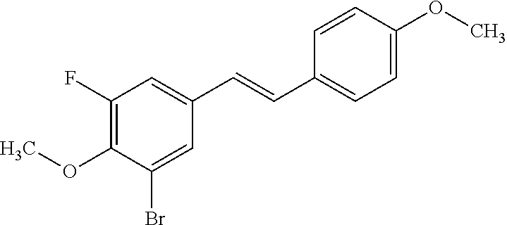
C1(F)=C(OC)C(Br)=CC(C=CC2=CC=C(OC)C=C2)=C1
